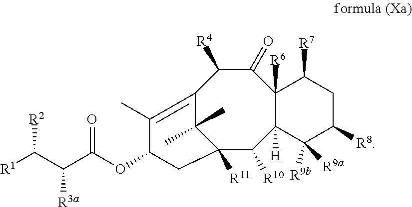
C1(C)(C)C2([R11])C([R10])C3([H])C([R6])(C(=O)C([R4])C1=C(C)C(OC(C(C([R1])[R2])[R3a])=O)C2)C([R7])CC([R8])C3([R9b])[R9a]
